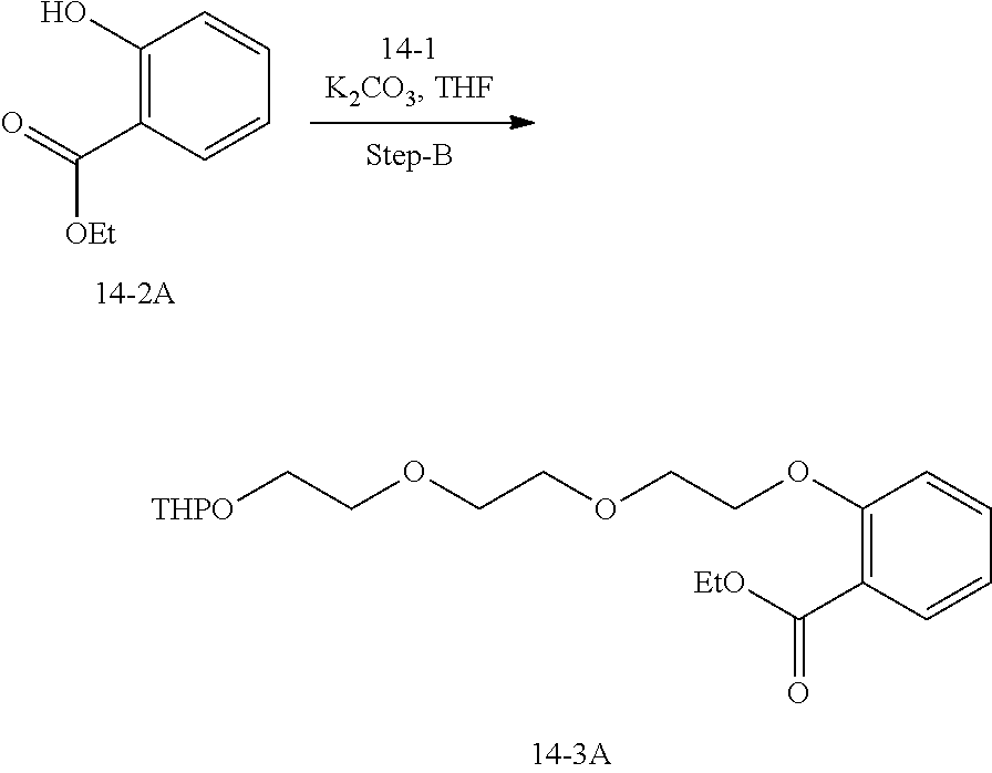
[THPO]CCOCCOCCOC1=C(C(=O)[EtO])C=CC=C1.C1(O)=C(C(=O)[OEt])C=CC=C1
